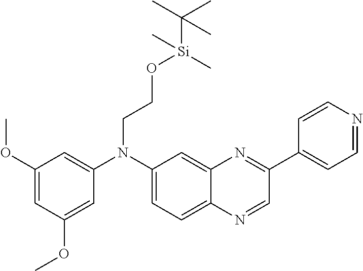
C1(OC)=CC(OC)=CC(N(C2=CC=C3C(=C2)N=C(C2=CC=NC=C2)C=N3)CCO[Si](C(C)(C)C)(C)C)=C1
